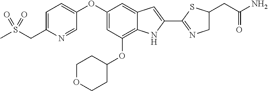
C1=C(CS(C)(=O)=O)N=CC(OC2=CC(OC3CCOCC3)=C3C(=C2)C=C(C2=NCC(CC(N)=O)S2)N3)=C1
